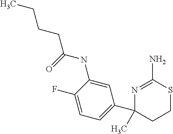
C1=C(NC(CCCC)=O)C(F)=CC=C1C1(C)CCSC(N)=N1
